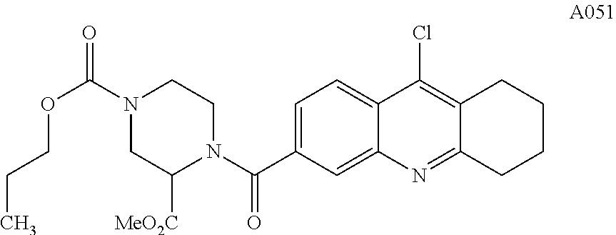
C1=C(C(N2CCN(C(=O)OCCC)CC2[MeO2C])=O)C=C2C(=C1)C(Cl)=C1C(=N2)CCCC1
